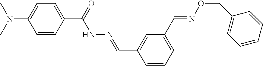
C1(C(=O)NN=CC2=CC(C=NOCC3=CC=CC=C3)=CC=C2)=CC=C(N(C)C)C=C1
